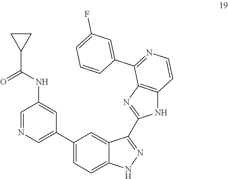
C1=NC=C(C2=CC=C3C(=C2)C(C2=NC4=C(N2)C=CN=C4C2=CC(F)=CC=C2)=NN3)C=C1NC(=O)C1CC1
